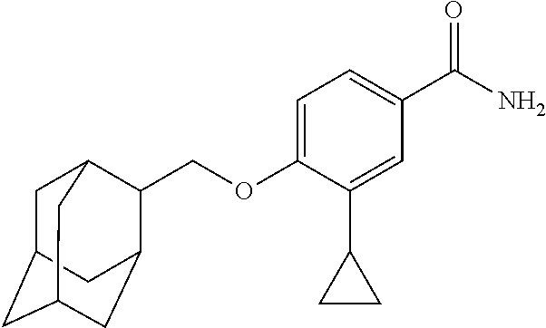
C1=C(C(N)=O)C=C(C2CC2)C(OCC2C3CC4CC(CC2C4)C3)=C1
